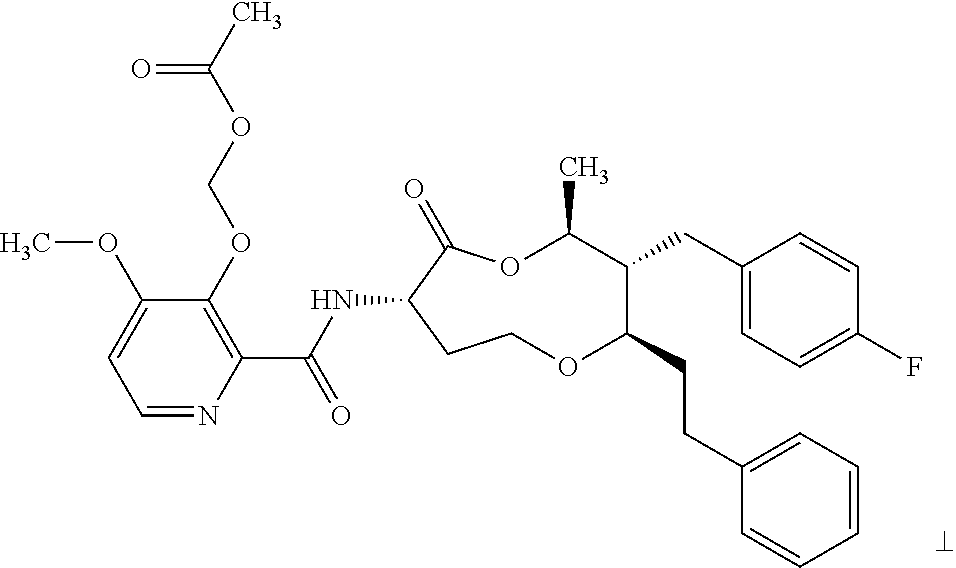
C1=NC(C(NC2C(=O)OC(C)C(CC3=CC=C(F)C=C3)C(CCC3=CC=CC=C3)OCC2)=O)=C(OCOC(C)=O)C(OC)=C1
